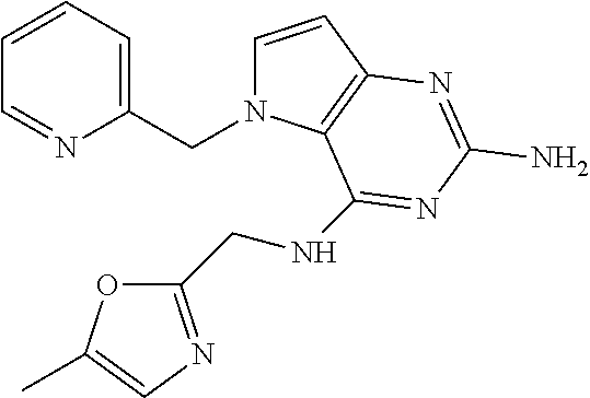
C1=CC=C(CN2C=CC3=C2C(NCC2=NC=C(C)O2)=NC(N)=N3)N=C1
